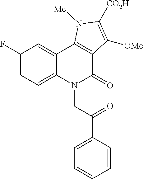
C1(F)=CC=C2C(=C1)C1=C(C(=O)N2CC(C2=CC=CC=C2)=O)C([OMe])=C([CO2H])N1[Me]
